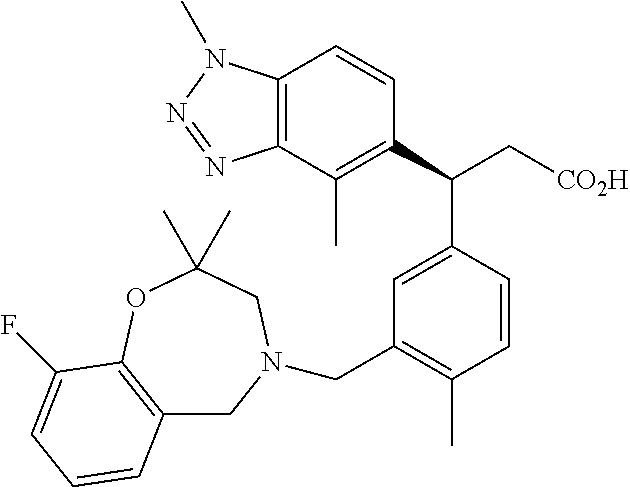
C1(C(C[CO2H])C2=CC(CN3CC4=C(OC(C)(C)C3)C(F)=CC=C4)=C(C)C=C2)=C(C)C2=C(C=C1)N(C)N=N2
